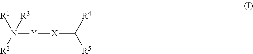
N([Y][X]C([R4])[R5])([R2])([R3])[R1]
